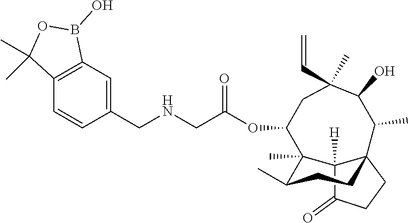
C12([H])C(=O)CCC13CCC(C)C2(C)C(OC(CNCC1=CC2=C(C=C1)C(C)(C)OB2O)=O)CC(C=C)(C)C(O)C3C
